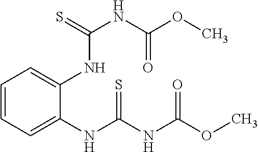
C1=CC=C(NC(NC(OC)=O)=S)C(NC(=S)NC(OC)=O)=C1
